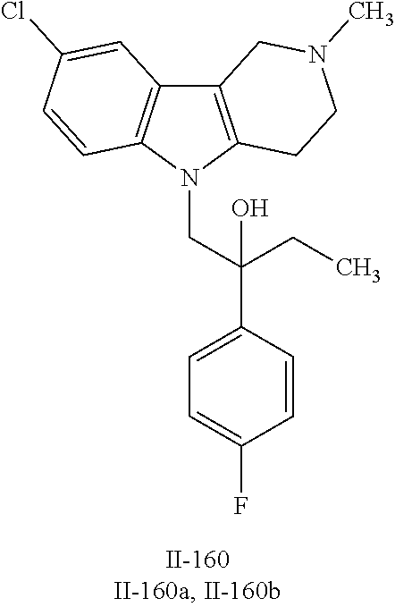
C12=C(N(CC(C3=CC=C(F)C=C3)(CC)O)C3=C1C=C(Cl)C=C3)CCN(C)C2
